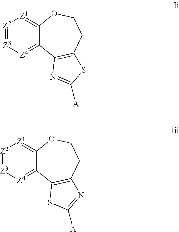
[Z2]1=[Z3][Z4]=C2C(=[Z1]1)OCCC1=C2N=C([A])S1.[Z2]1=[Z3][Z4]=C2C(=[Z1]1)OCCC1=C2SC([A])=N1
